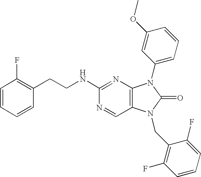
C1(NCCC2=C(F)C=CC=C2)=NC2=C(C=N1)N(CC1=C(F)C=CC=C1F)C(=O)N2C1=CC=CC(OC)=C1
